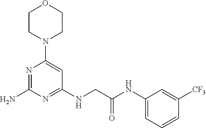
N1=C(N)N=C(NCC(NC2=CC=CC([CF3])=C2)=O)C=C1N1CCOCC1
